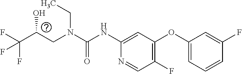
C(N(CC)C(=O)NC1=CC(OC2=CC=CC(F)=C2)=C(F)C=N1)C(C(F)(F)F)O
